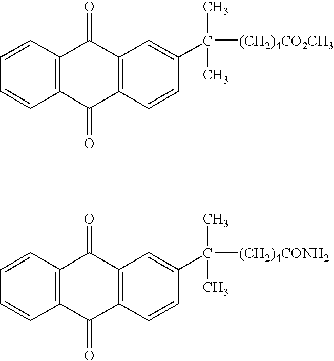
C1=CC2=C(C=C1)C(=O)C1=C(C2=O)C=C(C(C)([(CH2)4CO2CH3])C)C=C1.C1=CC2=C(C=C1)C(=O)C1=C(C2=O)C=C(C(C)([(CH2)4CONH2])C)C=C1
